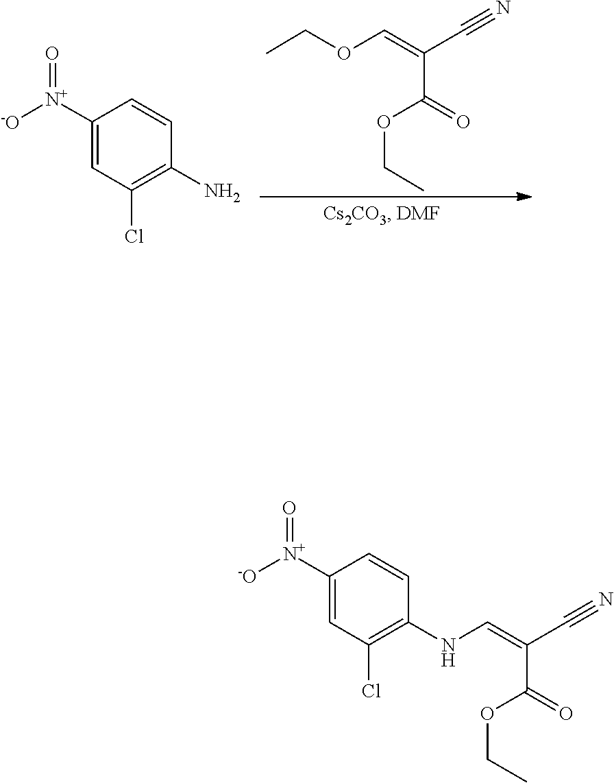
C(C#N)(C(=O)OCC)=COCC.C1=CC(N)=C(Cl)C=C1[N+](=O)[-O].C(C#N)(=CNC1=C(Cl)C=C([N+](=O)[-O])C=C1)C(OCC)=O
